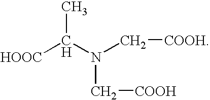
[HOOC]C(C)N(C[COOH])C[COOH]
